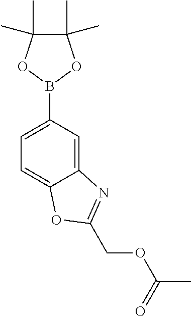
C12=CC(B3OC(C)(C)C(C)(C)O3)=CC=C1OC(COC(=O)C)=N2
